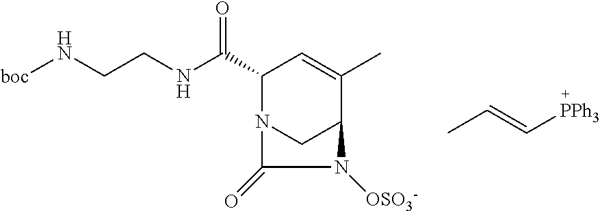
CC=C[PPh3].C(C1N2CC(C(C)=C1)N([OSO3-])C2=O)(NCCN[boc])=O
